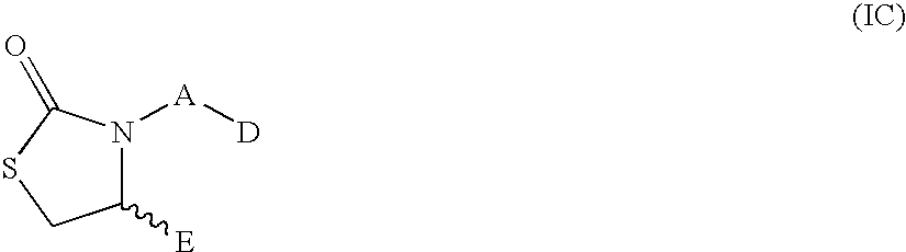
C1([E])N([A][D])C(=O)SC1
